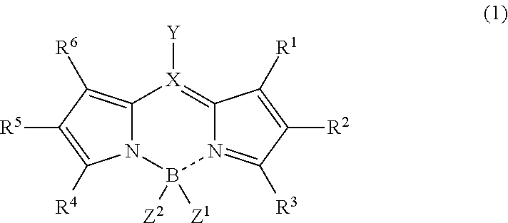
C12=C([R6])C([R5])=C([R4])N1B([Z1])([Z2])N1=C([R3])C([R2])=C([R1])C1=[X]2[Y]
